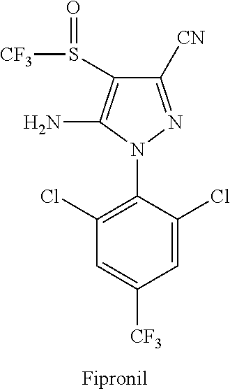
C1=C(Cl)C(N2N=C([CN])C(S([CF3])=O)=C2N)=C(Cl)C=C1[CF3]
